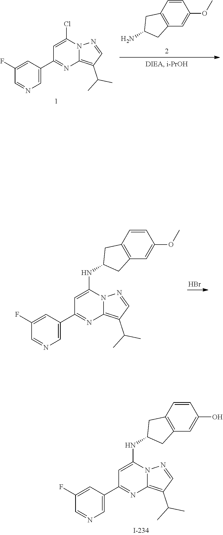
Br.C12=C(C(C)C)C=NN1C(NC1CC3=C(C=C(OC)C=C3)C1)=CC(C1=CN=CC(F)=C1)=N2.C12=C(C(C)C)C=NN1C(NC1CC3=C(C=C(O)C=C3)C1)=CC(C1=CN=CC(F)=C1)=N2.NC1CC2=C(C=C(OC)C=C2)C1.C12=C(C(C)C)C=NN1C(Cl)=CC(C1=CN=CC(F)=C1)=N2
